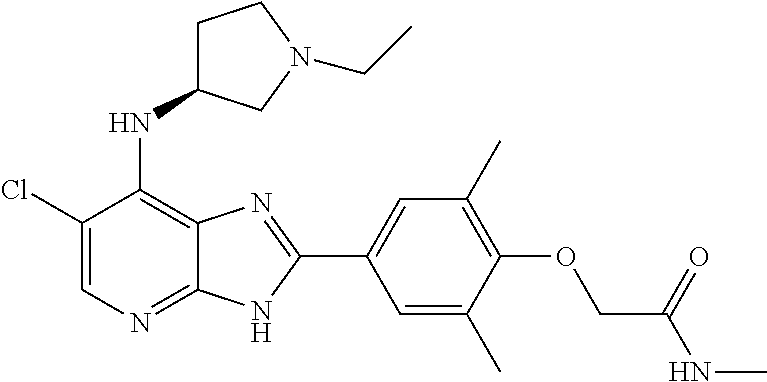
C1(Cl)=CN=C2C(=C1NC1CCN(CC)C1)N=C(C1=CC(C)=C(OCC(NC)=O)C(C)=C1)N2
